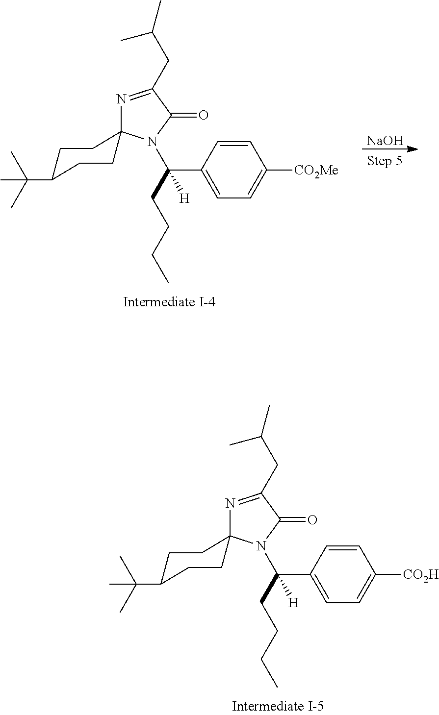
C(C)(C)(C)C1CCC2(CC1)N=C(CC(C)C)C(=O)N2C(CCCC)([H])C1=CC=C([CO2H])C=C1.C(C)(C)(C)C1CCC2(CC1)N=C(CC(C)C)C(=O)N2C(CCCC)([H])C1=CC=C([CO2Me])C=C1.[NaOH]
